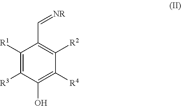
C1([R1])=C([R3])C(O)=C([R4])C([R2])=C1C=[NR]
